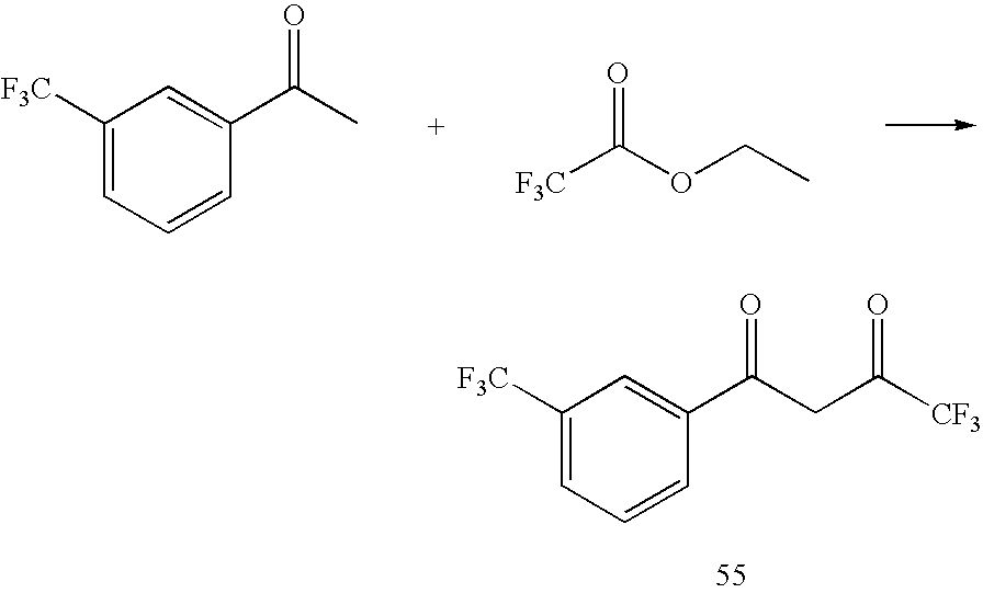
C1([F3C])=CC=CC(C(C)=O)=C1.CCOC([F3C])=O.C1([F3C])=CC=CC(C(=O)CC([CF3])=O)=C1
